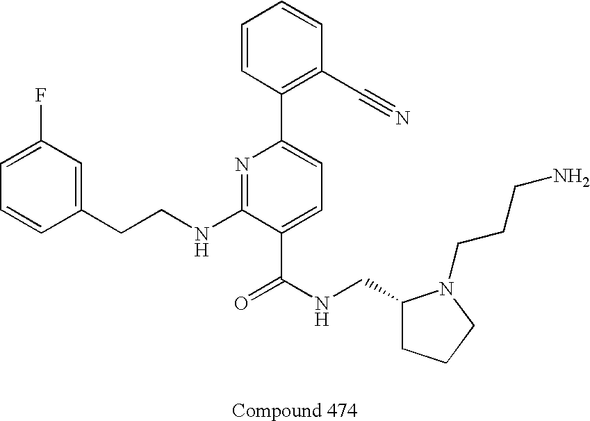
C1=CC(CCNC2=NC(C3=C(C#N)C=CC=C3)=CC=C2C(NCC2CCCN2CCCN)=O)=CC(F)=C1
